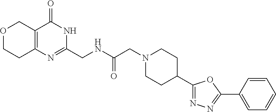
C1(C2CCN(CC(=O)NCC3=NC4=C(C(=O)N3)COCC4)CC2)=NN=C(C2=CC=CC=C2)O1
